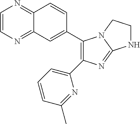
C1(C2=CC3=NC=CN=C3C=C2)=C(C2=CC=CC(C)=N2)N=C2N1CCN2
